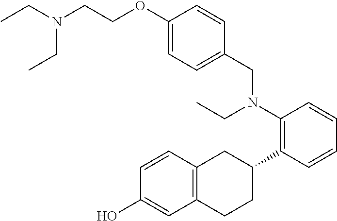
C1(O)=CC2=C(C=C1)CC(C1=C(N(CC)CC3=CC=C(OCCN(CC)CC)C=C3)C=CC=C1)CC2
